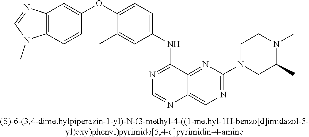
C1(OC2=CC=C(NC3=NC=NC4=CN=C(N5CC(C)N(C)CC5)N=C34)C=C2C)=CC2=C(C=C1)N(C)C=N2
